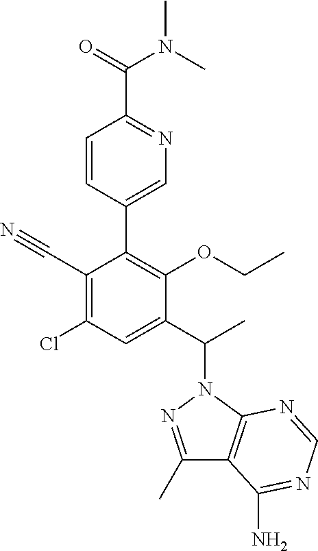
C1(C#N)=C(Cl)C=C(C(C)N2N=C(C)C3=C2N=CN=C3N)C(OCC)=C1C1=CN=C(C(=O)N(C)C)C=C1
